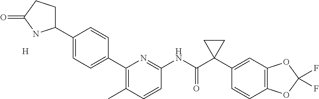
C1(C2=CC=C(C3CCC(=O)N3)C=C2)=C(C)C=CC(NC(C2(C3=CC4=C(C=C3)OC(F)(F)O4)CC2)=O)=N1.[H]
